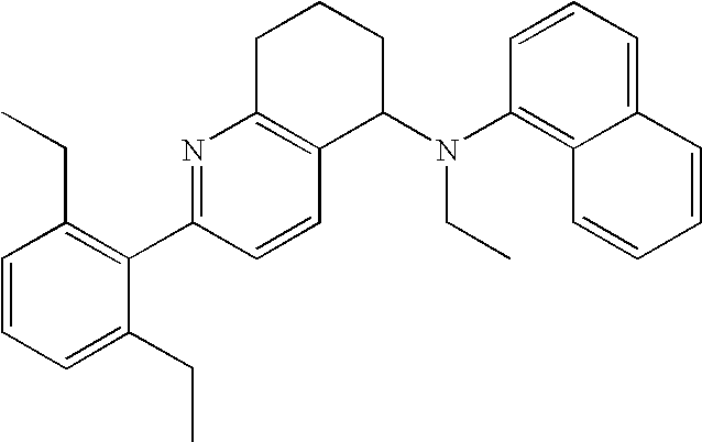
C1=CC=C(CC)C(C2=NC3=C(C=C2)C(N(CC)C2=C4C=CC=CC4=CC=C2)CCC3)=C1CC
